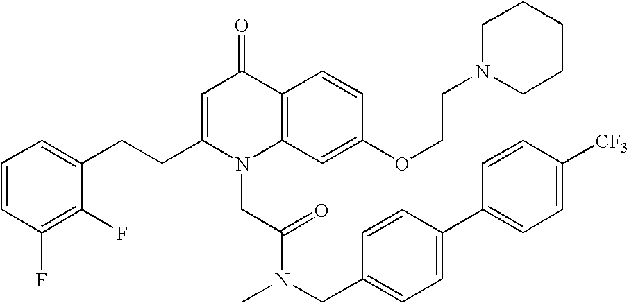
C1=CC(F)=C(F)C(CCC2=CC(=O)C3=C(N2CC(N(CC2=CC=C(C4=CC=C([CF3])C=C4)C=C2)C)=O)C=C(OCCN2CCCCC2)C=C3)=C1
